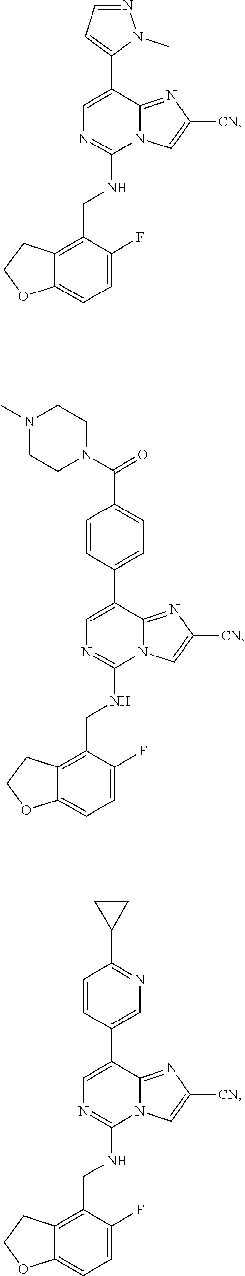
C1=C(F)C(CNC2=NC=C(C3=CC=NN3C)C3=NC([CN])=CN23)=C2C(=C1)OCC2.C1=C(F)C(CNC2=NC=C(C3=CC=C(C(=O)N4CCN(C)CC4)C=C3)C3=NC([CN])=CN23)=C2C(=C1)OCC2.C1=C(F)C(CNC2=NC=C(C3=CN=C(C4CC4)C=C3)C3=NC([CN])=CN23)=C2C(=C1)OCC2
